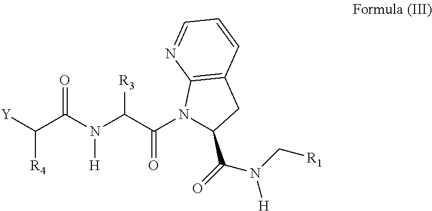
C(N(C(C(N1C(C(=O)N(C[R1])[H])CC2=C1N=CC=C2)=O)[R3])[H])(C([Y])[R4])=O
